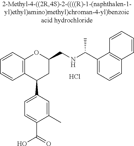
C12=C(C(C3=CC=C(C(=O)O)C(C)=C3)CC(CNC(C)C3=CC=CC4=C3C=CC=C4)O1)C=CC=C2.Cl
